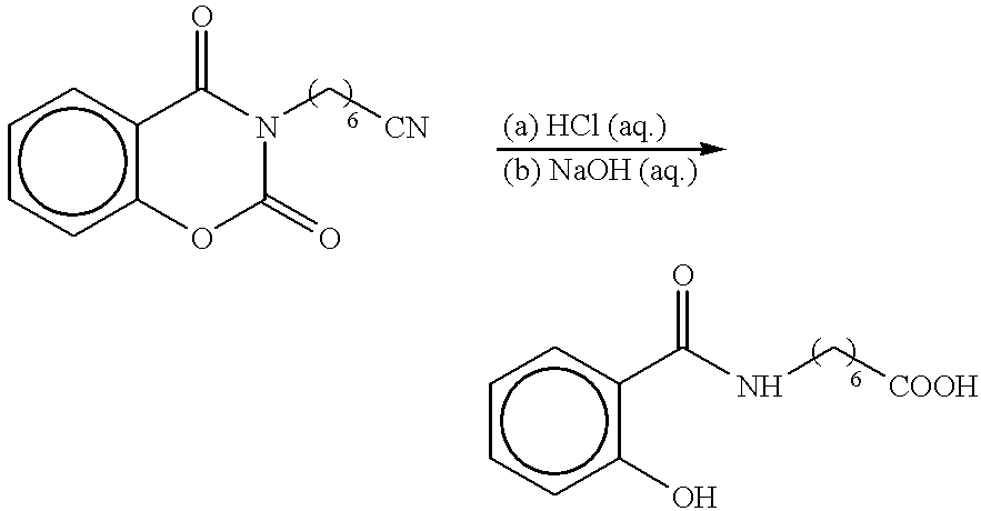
c1ccc2c(c1)C(=O)N(C[CN])C(=O)O2.c1ccc(O)c(C(NC[COOH])=O)c1
